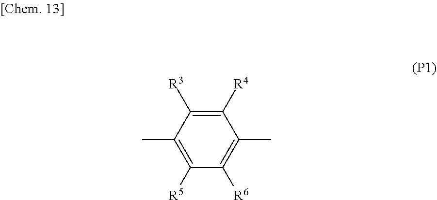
C1([R5])=C(C)C([R3])=C([R4])C(C)=C1[R6]
